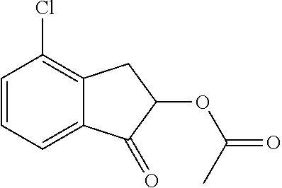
C1=CC=C2C(=C1Cl)CC(OC(=O)C)C2=O
